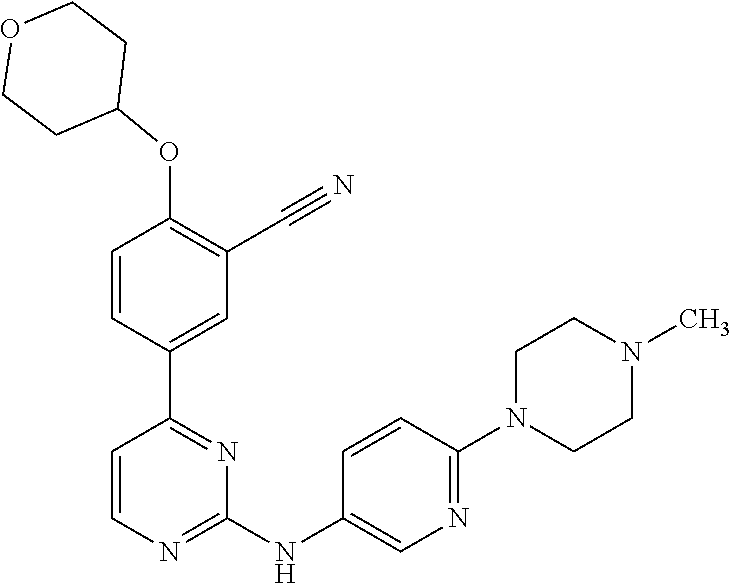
O(C1=C(C#N)C=C(C2=NC(NC3=CN=C(N4CCN(C)CC4)C=C3)=NC=C2)C=C1)C1CCOCC1
